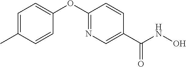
C1=C(C)C=CC(OC2=NC=C(C(NO)=O)C=C2)=C1
